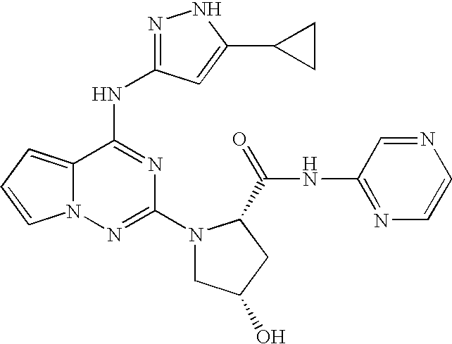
N1=C(NC2=NC(N3CC(O)CC3C(=O)NC3=NC=CN=C3)=NN3C2=CC=C3)C=C(C2CC2)N1
